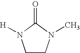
C1CN(C)C(=O)N1[H]
